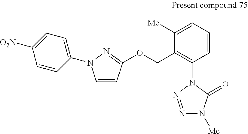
C1=CC=C([Me])C(COC2=NN(C3=CC=C([O2N])C=C3)C=C2)=C1N1N=NN([Me])C1=O
